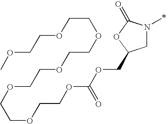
C1N(C)C(=O)OC1COC(OCCOCCOCCOCCOCCOCCOC)=O
